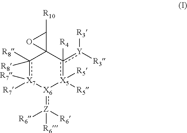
c1([R8])([R8])[X7]([R7])([R7])[X6](:[Z]([R6])([R6])[R6])[X5]([R5])([R5])c([R4])([Y]([R3])[R3])C12C([R10])O2
